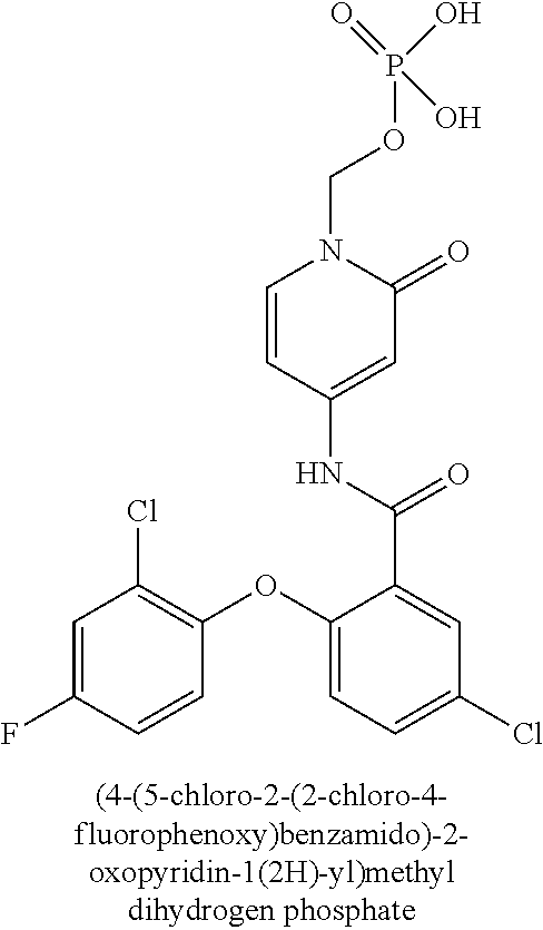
P(OCN1C=CC(NC(C2=CC(Cl)=CC=C2OC2=C(Cl)C=C(F)C=C2)=O)=CC1=O)(O)(O)=O
